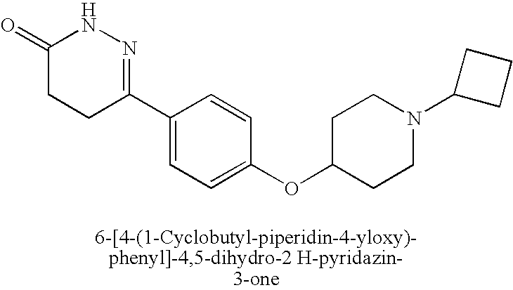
C1(=O)CCC(C2=CC=C(OC3CCN(C4CCC4)CC3)C=C2)=NN1
